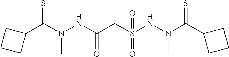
C1(C(N(NC(CS(NN(C(C2CCC2)=S)C)(=O)=O)=O)C)=S)CCC1
